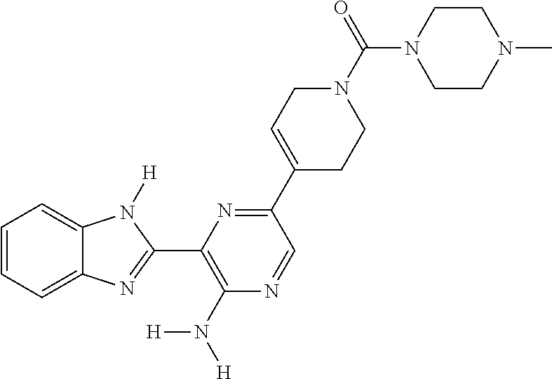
C1=CC=C2C(=C1)N([H])C(C1=C(N([H])[H])N=CC(C3=CCN(C(=O)N4CCN(C)CC4)CC3)=N1)=N2
